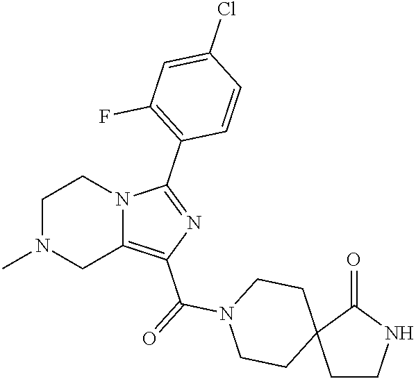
C1N(C)CC2=C(C(=O)N3CCC4(CC3)CCNC4=O)N=C(C3=C(F)C=C(Cl)C=C3)N2C1
